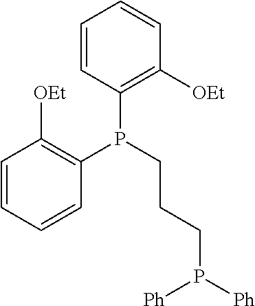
C1=CC(P(CCCP([Ph])[Ph])C2=C([OEt])C=CC=C2)=C([OEt])C=C1
